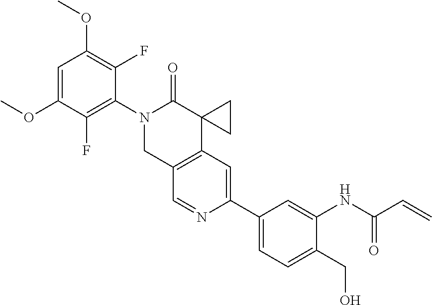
C1=C(OC)C(F)=C(N2CC3=C(C4(C2=O)CC4)C=C(C2=CC=C(CO)C(NC(C=C)=O)=C2)N=C3)C(F)=C1OC
